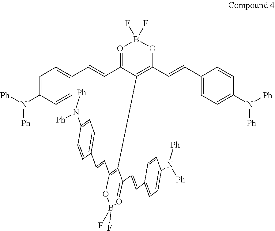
N([Ph])([Ph])C1=CC=C(C=CC2=OB(F)(F)OC(C=CC3=CC=C(N([Ph])[Ph])C=C3)=C2C2=C(C=CC3=CC=C(N([Ph])[Ph])C=C3)OB(F)(F)O=C2C=CC2=CC=C(N([Ph])[Ph])C=C2)C=C1
